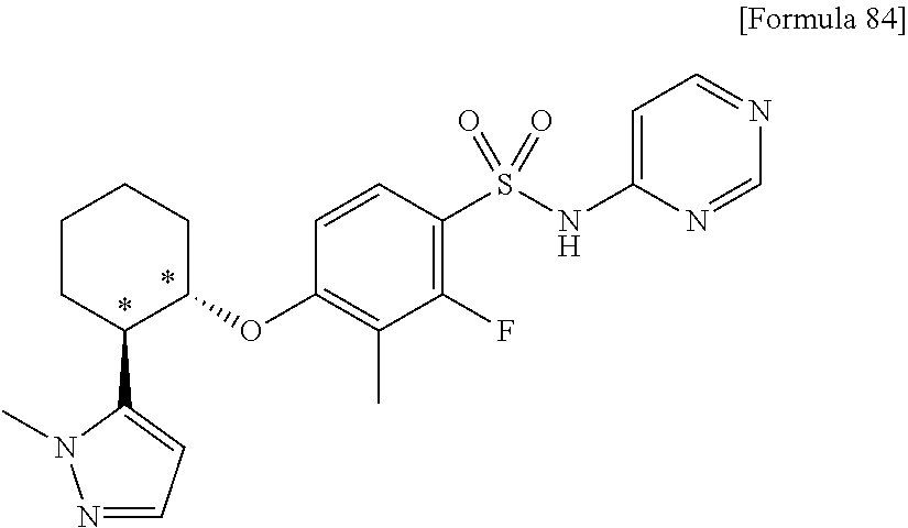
C1(F)=C(S(NC2=CC=NC=N2)(=O)=O)C=CC(OC2C(C3=CC=NN3C)CCCC2)=C1C
